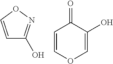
C1=CON=C1O.C1=COC=C(O)C1=O
